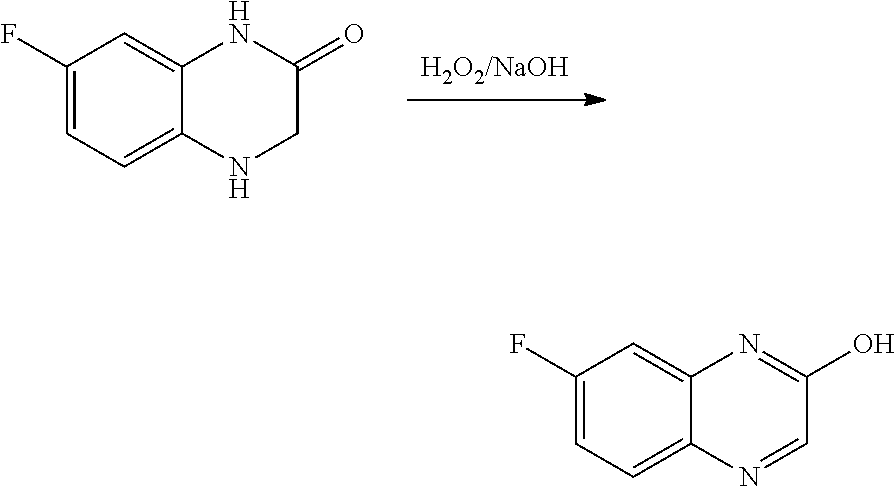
C1(F)=CC=C2C(=C1)NC(=O)CN2.C1(F)=CC=C2C(=C1)N=C(O)C=N2
